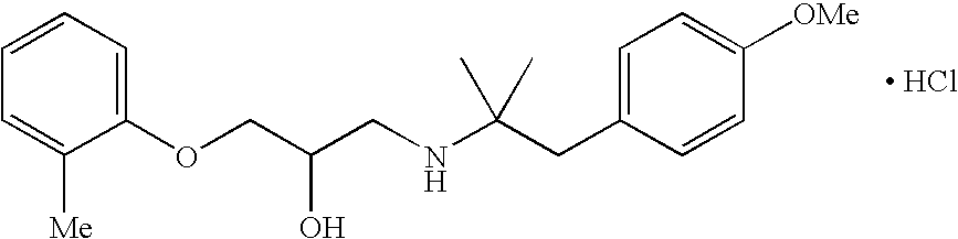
C1(OCC(CNC(CC2=CC=C([OMe])C=C2)(C)C)O)=CC=CC=C1[Me].[ HCl]
